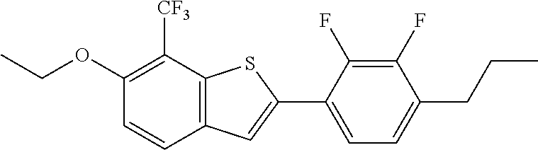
C1(OCC)=C([CF3])C2=C(C=C1)C=C(C1=CC=C(CCC)C(F)=C1F)S2
